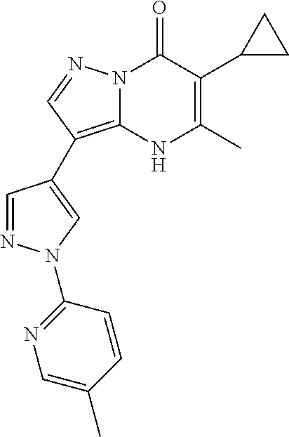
N12C(=C(C3=CN(C4=NC=C(C)C=C4)N=C3)C=N1)[NH]C(C)=C(C1CC1)C2=O
